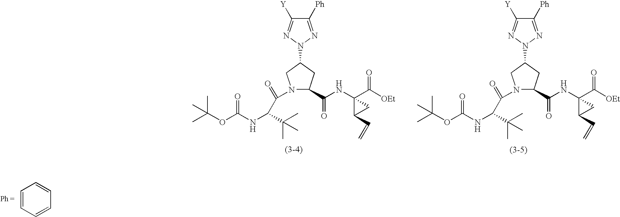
C1(C(NC2(C([OEt])=O)C(C=C)C2)=O)CC(N2N=C([Ph])C([Y])=N2)CN1C(C(NC(OC(C)(C)C)=O)C(C)(C)C)=O.C1(C(NC2(C([OEt])=O)C(C=C)C2)=O)CC(N2N=C([Ph])C([Y])=N2)CN1C(C(NC(OC(C)(C)C)=O)C(C)(C)C)=O.C1=CC=CC=C1
